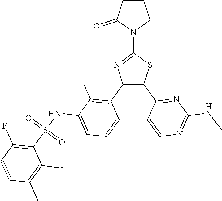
C1(N2CCCC2=O)=NC(C2=C(F)C(NS(C3=C(F)C=CC(C)=C3F)(=O)=O)=CC=C2)=C(C2=NC(NC)=NC=C2)S1
